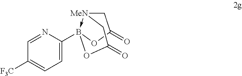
[MeN]12->B(C3=CC=C([F3C])C=N3)(OC(=O)C1)OC(=O)C2
